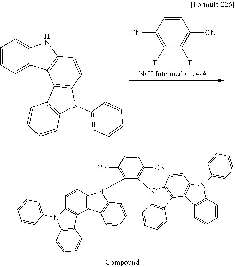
C1=CC=C2C(=C1)NC1=C2C2=C(C=C1)N(C1=CC=CC=C1)C1=C2C=CC=C1.C1=CC([CN])=C(F)C(F)=C1[CN].C1=CC2=C(C3=C1N(C1=CC=CC=C1)C1=C3C=CC=C1)C1=C(N2C2=C([CN])C=CC([CN])=C2N2C3=C(C4=C2C=CC2=C4C4=C(N2C2=CC=CC=C2)C=CC=C4)C=CC=C3)C=CC=C1
